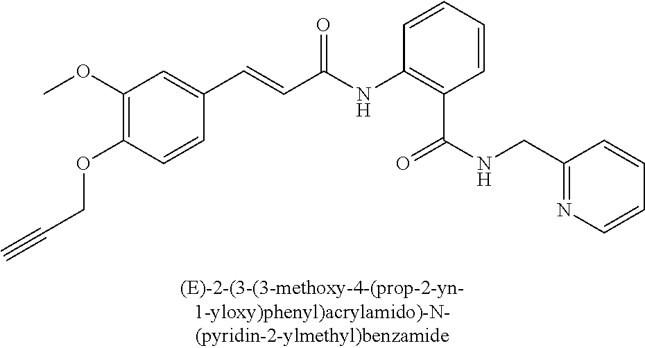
C1(OC)=C(OCC#C)C=CC(C=CC(=O)NC2=C(C(=O)NCC3=NC=CC=C3)C=CC=C2)=C1
